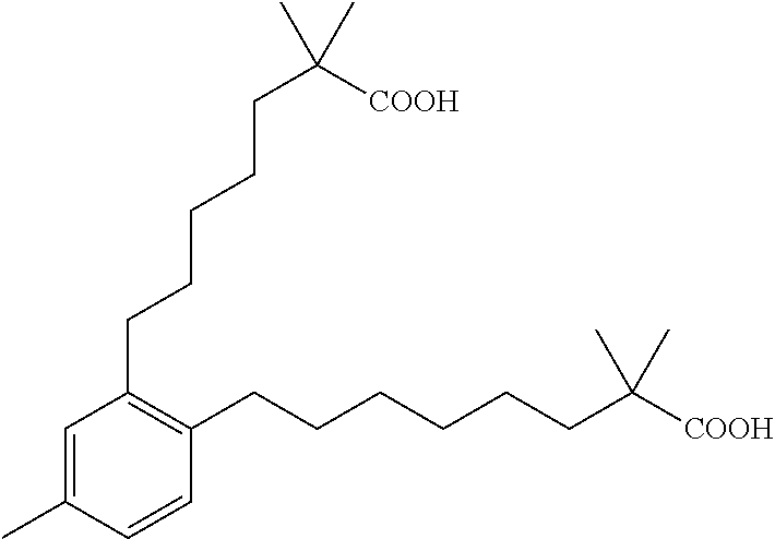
C1=C(C)C=CC(CCCCCCC([COOH])(C)C)=C1CCCCCC([COOH])(C)C
